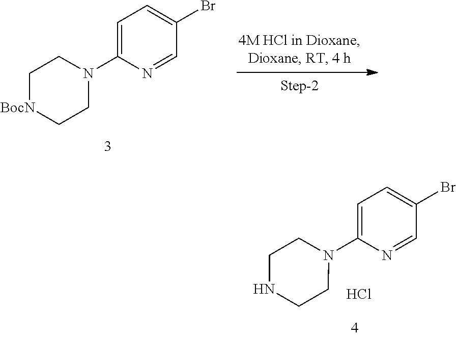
C1=C(N2CCNCC2)N=CC(Br)=C1.Cl.C1=C(N2CC[BocN]CC2)N=CC(Br)=C1
